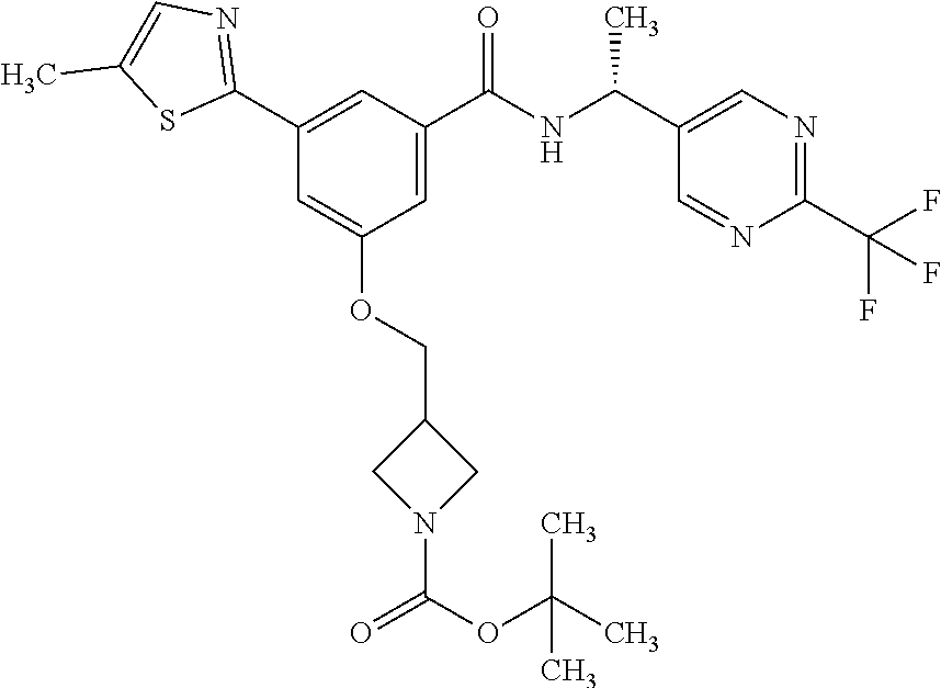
C1(C2=NC=C(C)S2)=CC(C(NC(C2=CN=C(C(F)(F)F)N=C2)C)=O)=CC(OCC2CN(C(OC(C)(C)C)=O)C2)=C1
